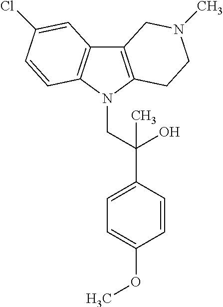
C12=C(N(CC(C3=CC=C(OC)C=C3)(O)C)C3=C1C=C(Cl)C=C3)CCN(C)C2
